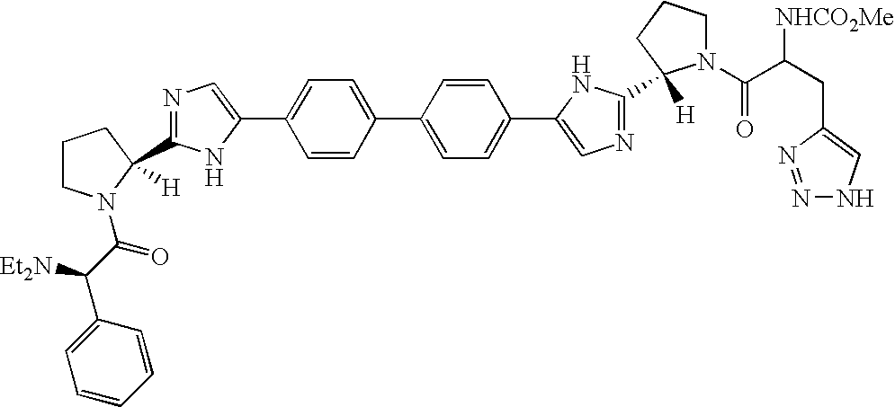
C1=CC(C2=CC=C(C3=CN=C(C4([H])N(C(C(CC5=CNN=N5)[NHCO2Me])=O)CCC4)N3)C=C2)=CC=C1C1=CN=C(C2([H])N(C(C([Et2N])C3=CC=CC=C3)=O)CCC2)N1
